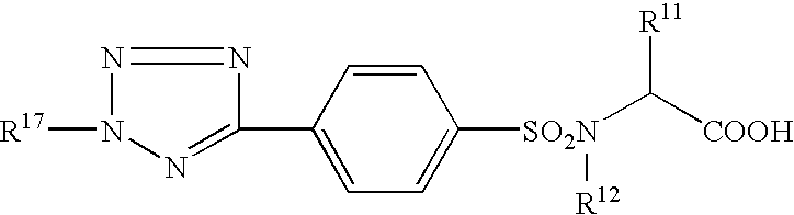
[R17]N1N=NC(C2=CC=C([SO2N](C([COOH])[R11])[R12])C=C2)=N1
